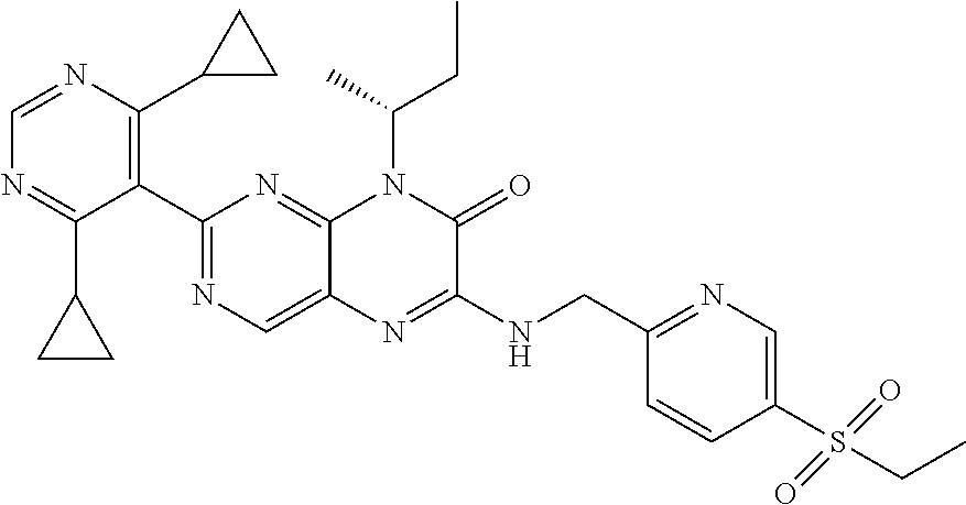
C1(C2=NC=C3C(=N2)N(C(C)CC)C(=O)C(NCC2=NC=C(S(CC)(=O)=O)C=C2)=N3)=C(C2CC2)N=CN=C1C1CC1
